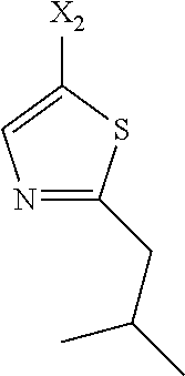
C1([X2])=CN=C(CC(C)C)S1
